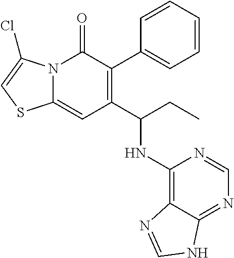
C1=CC=C(C2=C(C(CC)NC3=C4C(=NC=N3)NC=N4)C=C3N(C2=O)C(Cl)=CS3)C=C1
